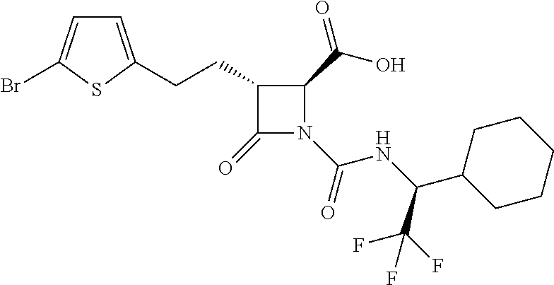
C1(CCC2=CC=C(Br)S2)C(=O)N(C(NC(C2CCCCC2)C(F)(F)F)=O)C1C(=O)O
